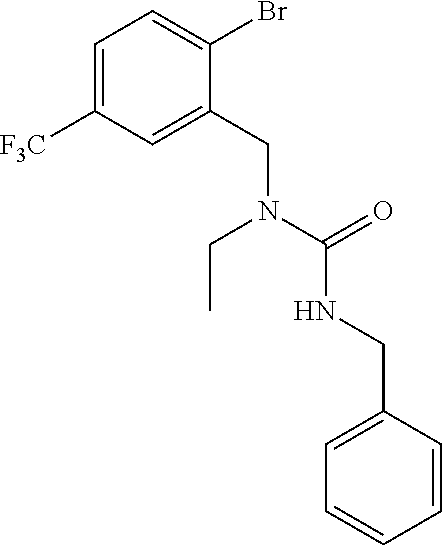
C1=C([F3C])C=C(CN(C(=O)NCC2=CC=CC=C2)CC)C(Br)=C1
